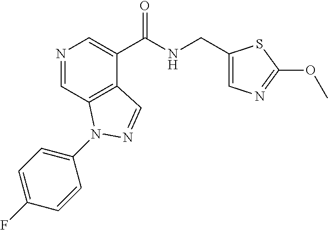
N1=CC2=C(C(C(NCC3=CN=C(OC)S3)=O)=C1)C=NN2C1=CC=C(F)C=C1
